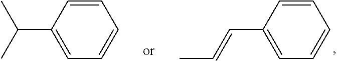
C1=CC(C=CC)=CC=C1.C1=CC(C(C)C)=CC=C1
